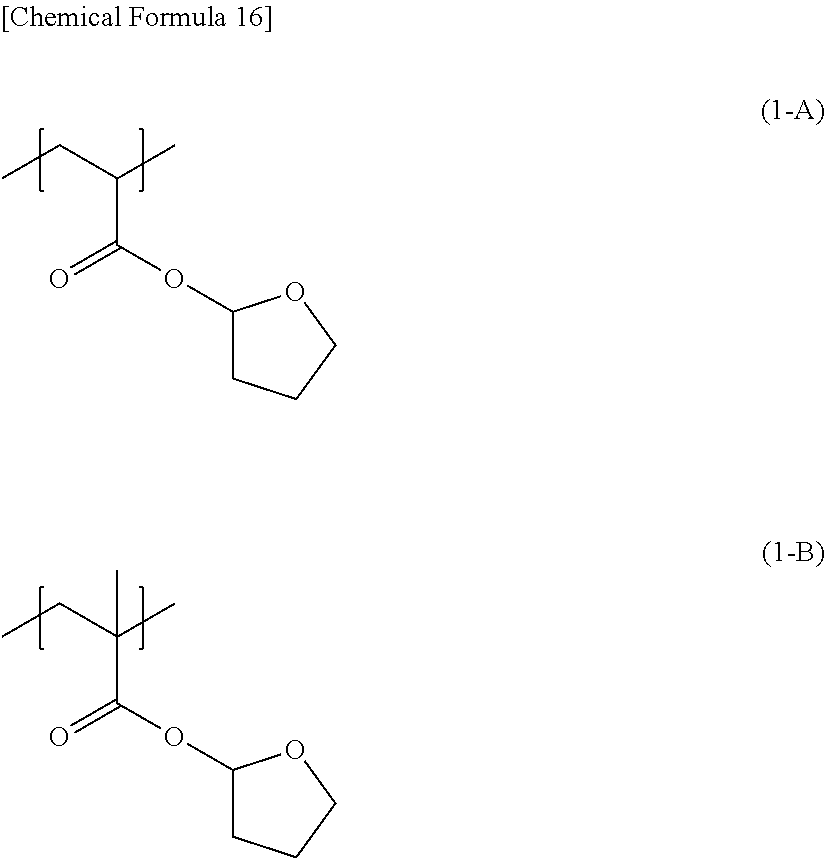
C1(OC(C(C)CC)=O)CCCO1.C1(OC(C(C)(CC)C)=O)CCCO1
